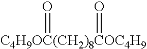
O=[C4H9OC(CH2)8COC4H9]=O
